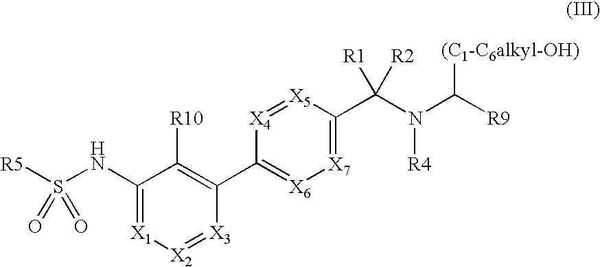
C1(NS([R5])(=O)=O)=[X1][X2]=[X3]C(C2=[X6][X7]=C(C(N(C([R9])[(C1-C6alkyl-OH)])[R4])([R1])[R2])[X5]=[X4]2)=C1[R10]
